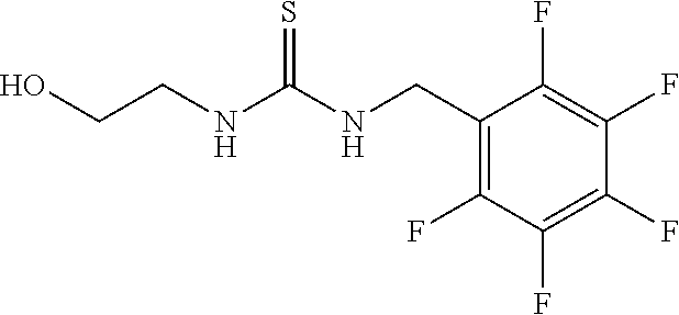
C1(CNC(NCCO)=S)=C(F)C(F)=C(F)C(F)=C1F
